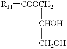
[R11][COOCH2][CHOH][CH2OH]
